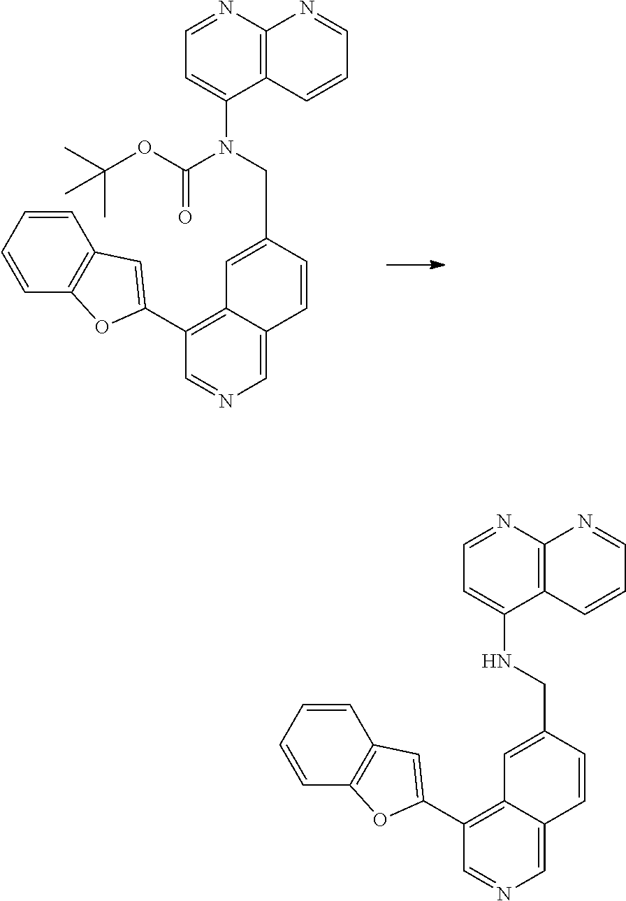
C1=NC2=C(C(N(CC3=CC4=C(C5=CC6=C(C=CC=C6)O5)C=NC=C4C=C3)C(=O)OC(C)(C)C)=C1)C=CC=N2.C1=NC2=C(C(NCC3=CC4=C(C5=CC6=C(C=CC=C6)O5)C=NC=C4C=C3)=C1)C=CC=N2
